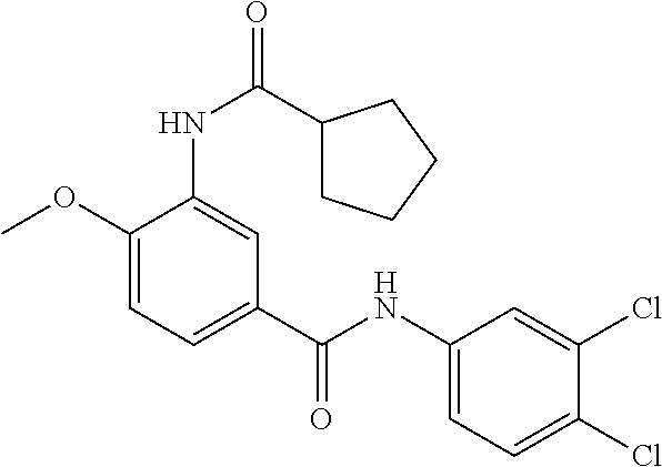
C1(OC)=CC=C(C(NC2=CC=C(Cl)C(Cl)=C2)=O)C=C1NC(=O)C1CCCC1
